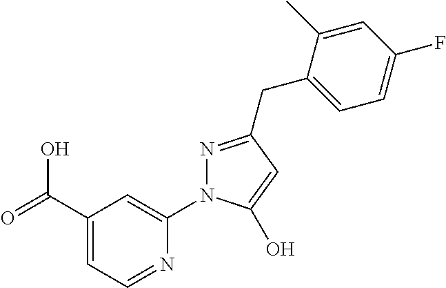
C1(C(O)=O)=CC=NC(N2N=C(CC3=CC=C(F)C=C3C)C=C2O)=C1
